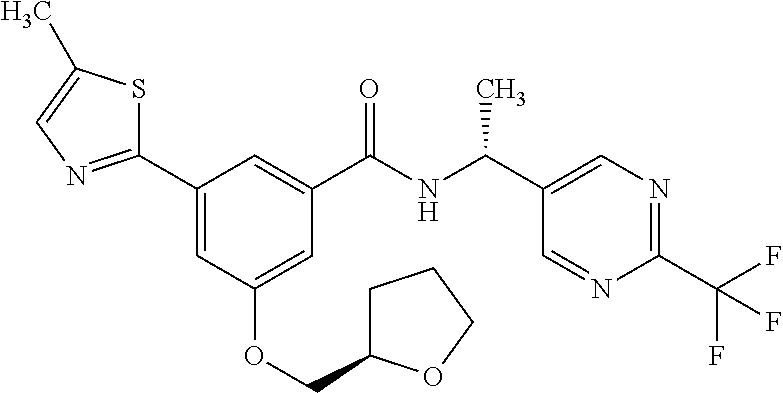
C1(C2=CC(OCC3CCCO3)=CC(C(NC(C3=CN=C(C(F)(F)F)N=C3)C)=O)=C2)=NC=C(C)S1
